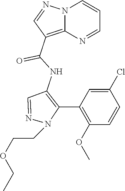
N12C(=C(C(NC3=C(C4=C(OC)C=CC(Cl)=C4)N(CCOCC)N=C3)=O)C=N1)N=CC=C2
